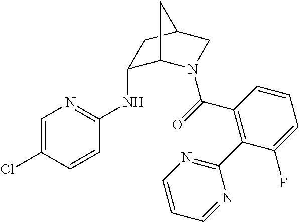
C1=C(Cl)C=CC(NC2C3N(C(=O)C4=C(C5=NC=CC=N5)C(F)=CC=C4)CC(C2)C3)=N1
